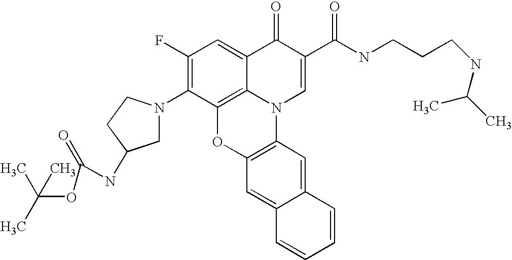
C1(F)=C(N2CC(NC(OC(C)(C)C)=O)CC2)C2=C3C(=C1)C(=O)C(C(NCCCNC(C)C)=O)=CN3C1=C(O2)C=C2C(=C1)C=CC=C2
